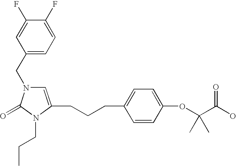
C(CCC1=CC=C(OC(C(O)=O)(C)C)C=C1)C1=CN(CC2=CC=C(F)C(F)=C2)C(=O)N1CCC
